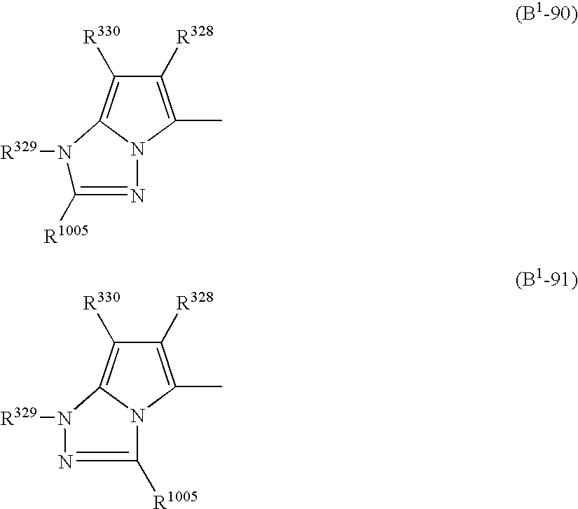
N1=C([R1005])N([R329])C2=C([R330])C([R328])=C(C)N12.C1([R1005])=NN([R329])C2=C([R330])C([R328])=C(C)N12
